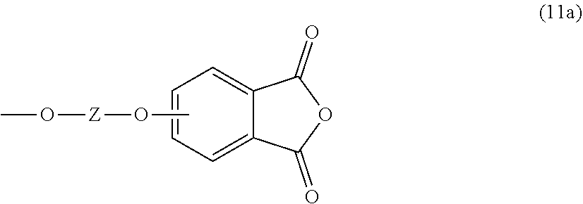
C12=CC=CC=C1C(=O)OC2=O.CO[Z]OC
